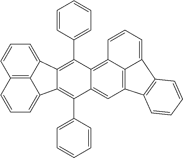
C12=C3C(=CC=C1)C1=C(C4=CC=CC=C4)C4=C5C6=C(C=C4C(C4=CC=CC=C4)=C1C3=CC=C2)C1=C(C6=CC=C5)C=CC=C1
